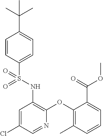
C1=CC(S(NC2=C(OC3=C(C)C=CC=C3C(OC)=O)N=CC(Cl)=C2)(=O)=O)=CC=C1C(C)(C)C
